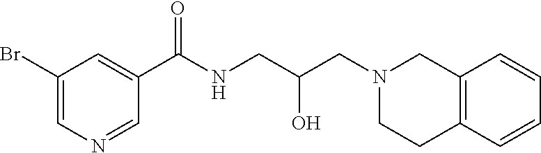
C1=NC=C(Br)C=C1C(NCC(CN1CCC2=C(C1)C=CC=C2)O)=O
